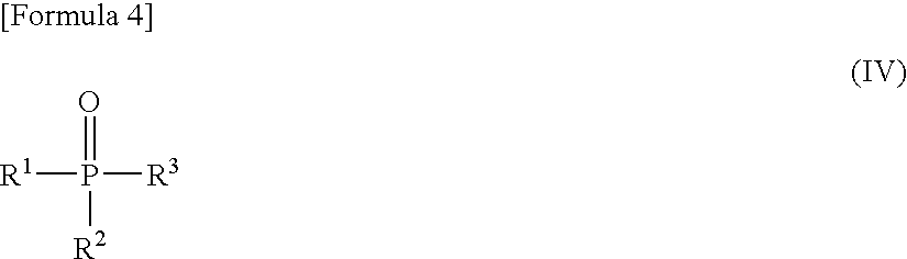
[R1]P(=O)([R3])[R2]
